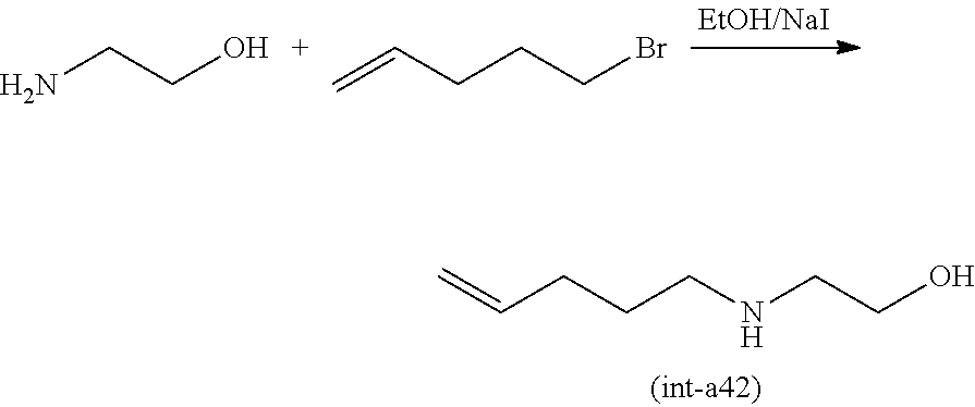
NCCO.C(CCBr)C=C.C(CCNCCO)C=C
